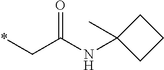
*CC(NC1(C)CCC1)=O
